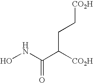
ONC(C([CO2H])CC[CO2H])=O
